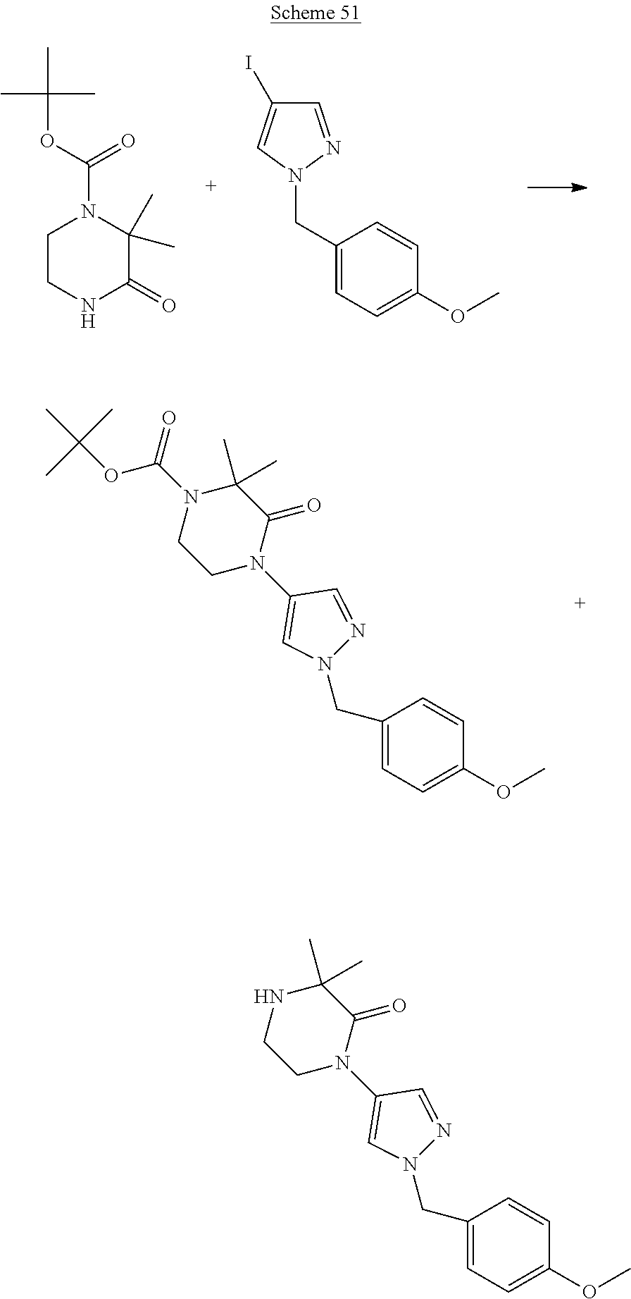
N1(C2=CN(CC3=CC=C(OC)C=C3)N=C2)C(=O)C(C)(C)N(C(=O)OC(C)(C)C)CC1.C1=NN(CC2=CC=C(OC)C=C2)C=C1I.C1CNC(=O)C(C)(C)N1C(OC(C)(C)C)=O.N1(C2=CN(CC3=CC=C(OC)C=C3)N=C2)C(=O)C(C)(C)NCC1
